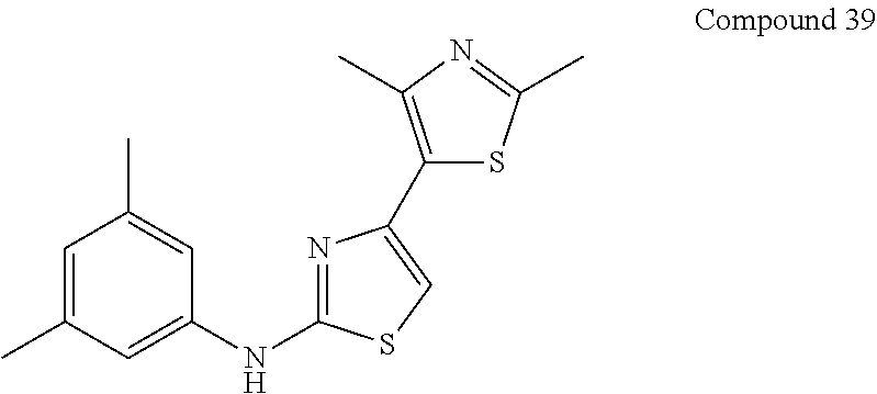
C1=C(C)C=C(NC2=NC(C3=C(C)N=C(C)S3)=CS2)C=C1C
